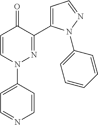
C1=CN(C2=CC=NC=C2)N=C(C2=CC=NN2C2=CC=CC=C2)C1=O
